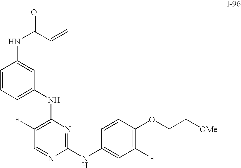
C1(F)=C(NC2=CC=CC(NC(C=C)=O)=C2)N=C(NC2=CC(F)=C(OCC[OMe])C=C2)N=C1
